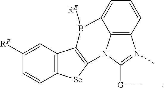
C12=C3C=CC=C1B([RE])C1=C(N2C([G]C)=N3C)[Se]C2=C1C=C([RF])C=C2
